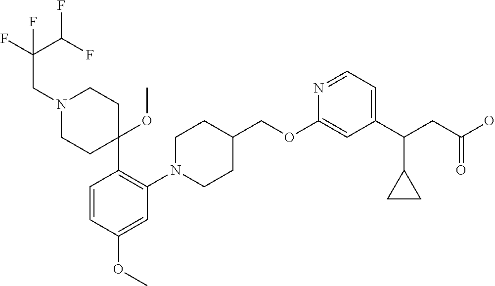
C1(OCC2CCN(C3=C(C4(OC)CCN(CC(C(F)F)(F)F)CC4)C=CC(OC)=C3)CC2)=CC(C(CC(O)=O)C2CC2)=CC=N1
